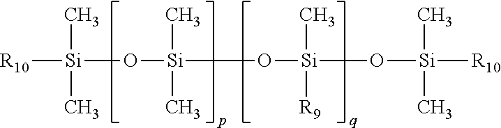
[R10][Si](O[Si](O[Si](O[Si]([R10])(C)C)(C)[R9])(C)C)(C)C
